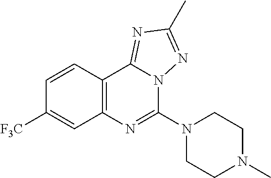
C1=CC2=C(C=C1[F3C])N=C(N1CCN(C)CC1)N1C2=NC(C)=N1
